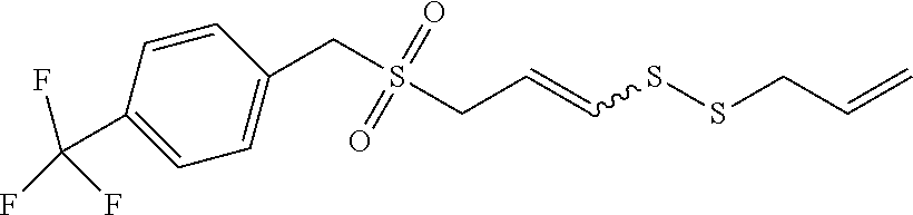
C1=CC(C(F)(F)F)=CC=C1CS(CC=CSSCC=C)(=O)=O
